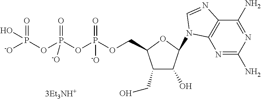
N1=C(N)N=C(N)C2=C1N(C1C(O)C(CO)C(COP(OP(OP([-O])(=O)O)(=O)[-O])(=O)[-O])O1)C=N2
